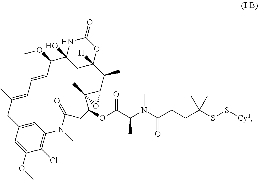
C1(OC)=CC2=CC(=C1Cl)N(C)C(=O)CC(OC(C(N(C(CCC(SS[Cy1])(C)C)=O)C)C)=O)C1(C)C(C(C)C3([H])CC(O)(C(OC)C=CC=C(C)C2)NC(=O)O3)O1
